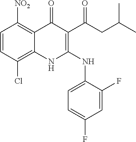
C1=CC(Cl)=C2C(=C1[NO2])C(=O)C(C(CC(C)C)=O)=C(NC1=CC=C(F)C=C1F)N2
